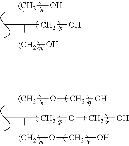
[(CH2](O)C(C)(CO)[(CH2]O.[(CH2](OCO)C(C)(COCO)[(CH2]OCO
